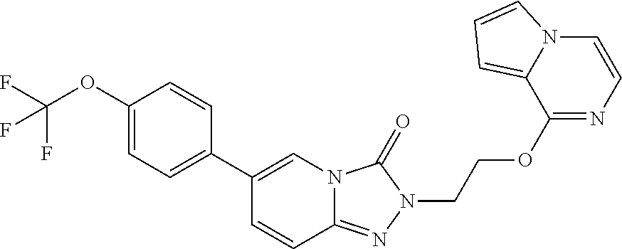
C1(OC(F)(F)F)=CC=C(C2=CN3C(=NN(CCOC4=NC=CN5C4=CC=C5)C3=O)C=C2)C=C1
